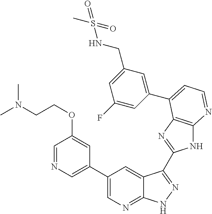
C1(C2=CN=CC(OCCN(C)C)=C2)=CN=C2C(=C1)C(C1=NC3=C(N1)N=CC=C3C1=CC(CNS(C)(=O)=O)=CC(F)=C1)=NN2
